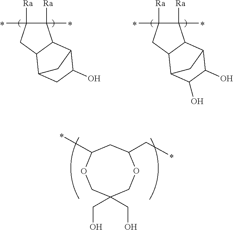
C1(C)([Ra])C([Ra])(C)CC2C1C1C(O)CC2C1.C1(C)([Ra])C([Ra])(C)CC2C1C1C(O)C(O)C2C1.C1(CO)(CO)COC(CC)CC(C)OC1
